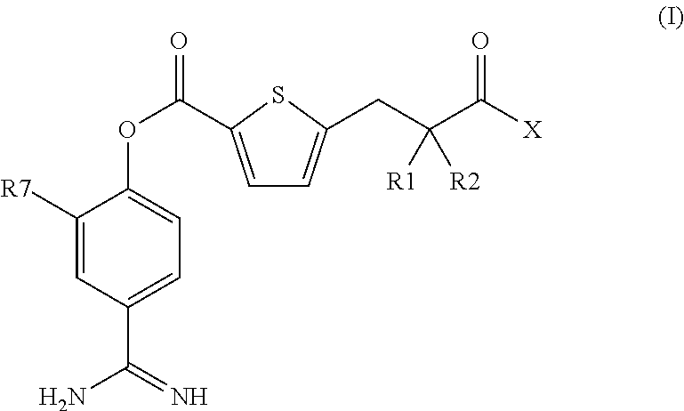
C1([R7])=CC(C(N)=N)=CC=C1OC(=O)C1=CC=C(CC(C([X])=O)([R1])[R2])S1
